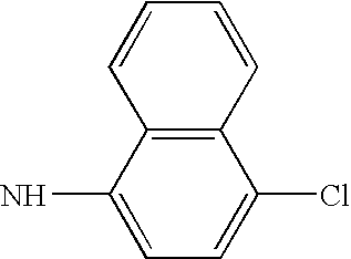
C12=C(C(N)=CC=C1Cl)C=CC=C2
